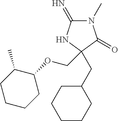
C1(=N)N(C)C(=O)C(CC2CCCCC2)(COC2C(C)CCCC2)N1
